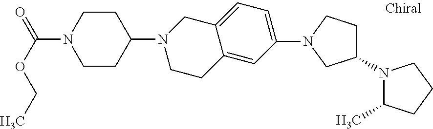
C1CN(C(OCC)=O)CCC1N1CCC2=CC(N3CC(N4C(C)CCC4)CC3)=CC=C2C1
